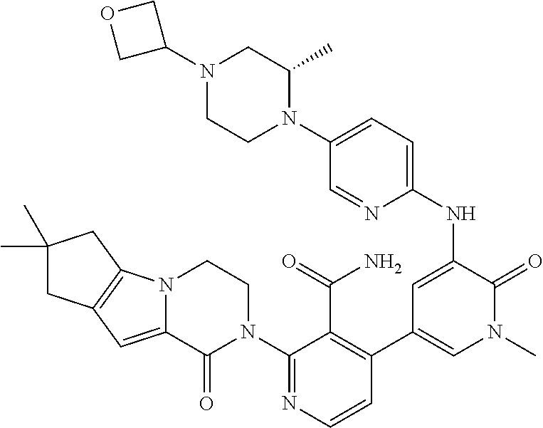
N12C(=CC3=C1CC(C)(C)C3)C(=O)N(C1=NC=CC(C3=CN(C)C(=O)C(NC4=CC=C(N5C(C)CN(C6COC6)CC5)C=N4)=C3)=C1C(=O)N)CC2
